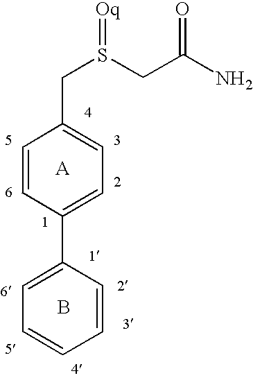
C1(C2=CC=CC=C2)=CC=C(CS(=[Oq])CC(N)=O)C=C1.B
